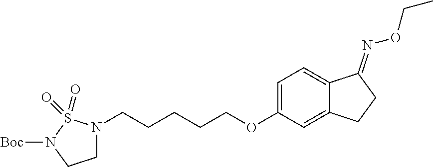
[Boc]N1CCN(CCCCCOC2=CC=C3C(=C2)CCC3=NOCC)S1(=O)=O
